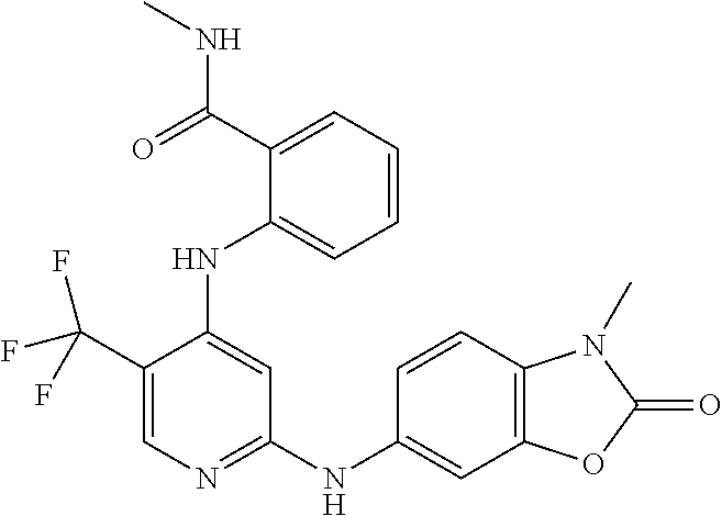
C1(C(F)(F)F)=CN=C(NC2=CC3=C(C=C2)N(C)C(=O)O3)C=C1NC1=CC=CC=C1C(NC)=O
